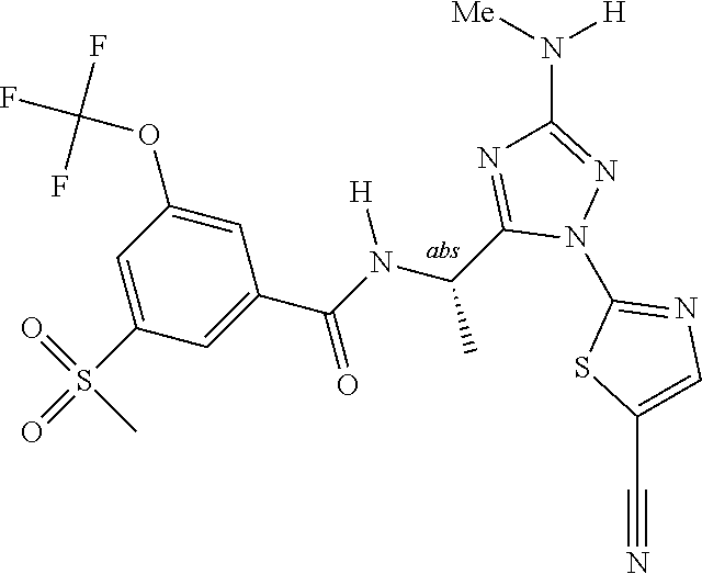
C1(N2N=C(N([H])[Me])N=C2C(C)N([H])C(=O)C2=CC(S(=O)(C)=O)=CC(OC(F)(F)F)=C2)=NC=C(C#N)S1
